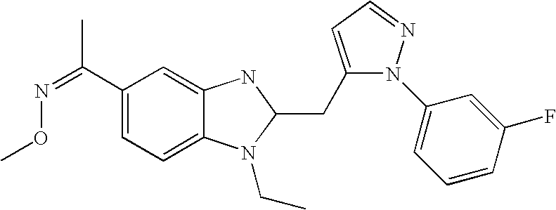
C1(C(=NOC)C)=CC=C2C(=C1)NC(CC1=CC=NN1C1=CC=CC(F)=C1)N2CC
